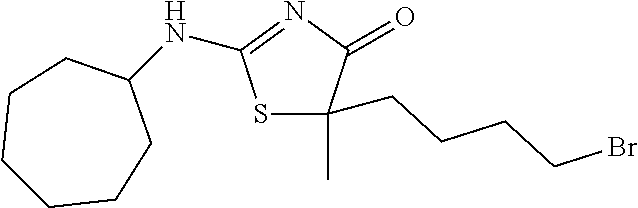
S1C(C)(CCCCBr)C(=O)N=C1NC1CCCCCC1
